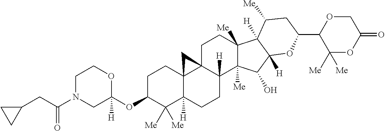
C1C(OC2([H])OCCN(C(CC3CC3)=O)C2)C([Me])([Me])C2([H])C3(C1)C1(C([H])(CC2)C2([Me])C([Me])(CC1)C1([H])C([H])(C2O)OC(C2OCC(=O)OC2([Me])[Me])CC1[Me])C3
